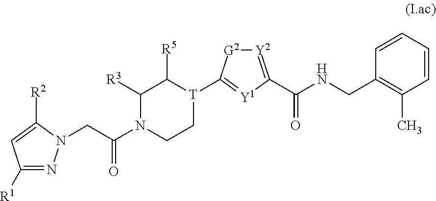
C1([R1])=NN(CC(N2CC[T](C3=[Y1]C(C(NCC4=C(C)C=CC=C4)=O)=[Y2][G2]3)C([R5])C2[R3])=O)C([R2])=C1
